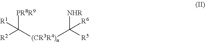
[R2]C([(CR3R4)n]C([R5])([NHR])[R6])([PR8R9])[R1]
